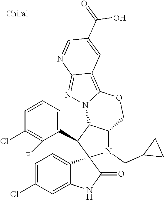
C1=C(Cl)C=C2C(=C1)C1(C(=O)N2)N(CC2CC2)C2C(C1C1=CC=CC(Cl)=C1F)N1C(=C3C(=N1)N=CC(C(=O)O)=C3)OC2
